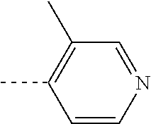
N1=CC(C)=C(C)C=C1
